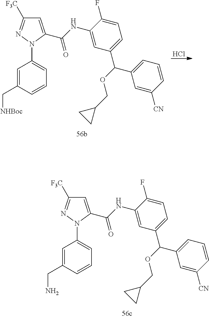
Cl.[F3C]C1=NN(C2=CC=CC(C[NHBoc])=C2)C(C(=O)NC2=CC(C(OCC3CC3)C3=CC=CC([CN])=C3)=CC=C2F)=C1.[F3C]C1=NN(C2=CC=CC(CN)=C2)C(C(=O)NC2=CC(C(OCC3CC3)C3=CC=CC([CN])=C3)=CC=C2F)=C1
